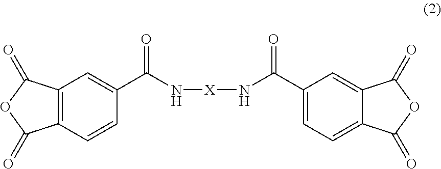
C12=C(C=CC(C(N[X]NC(C3=CC=C4C(=C3)C(=O)OC4=O)=O)=O)=C1)C(=O)OC2=O
